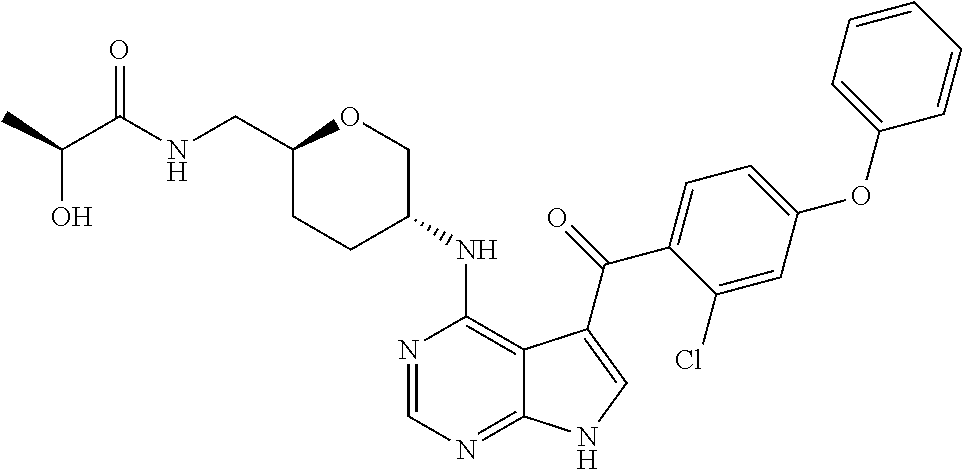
C1(CNC(C(C)O)=O)CCC(NC2=C3C(=NC=N2)NC=C3C(=O)C2=CC=C(OC3=CC=CC=C3)C=C2Cl)CO1
